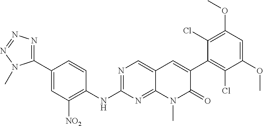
C1(NC2=NC=C3C(=N2)N(C)C(=O)C(C2=C(Cl)C(OC)=CC(OC)=C2Cl)=C3)=C([NO2])C=C(C2=NN=NN2C)C=C1
